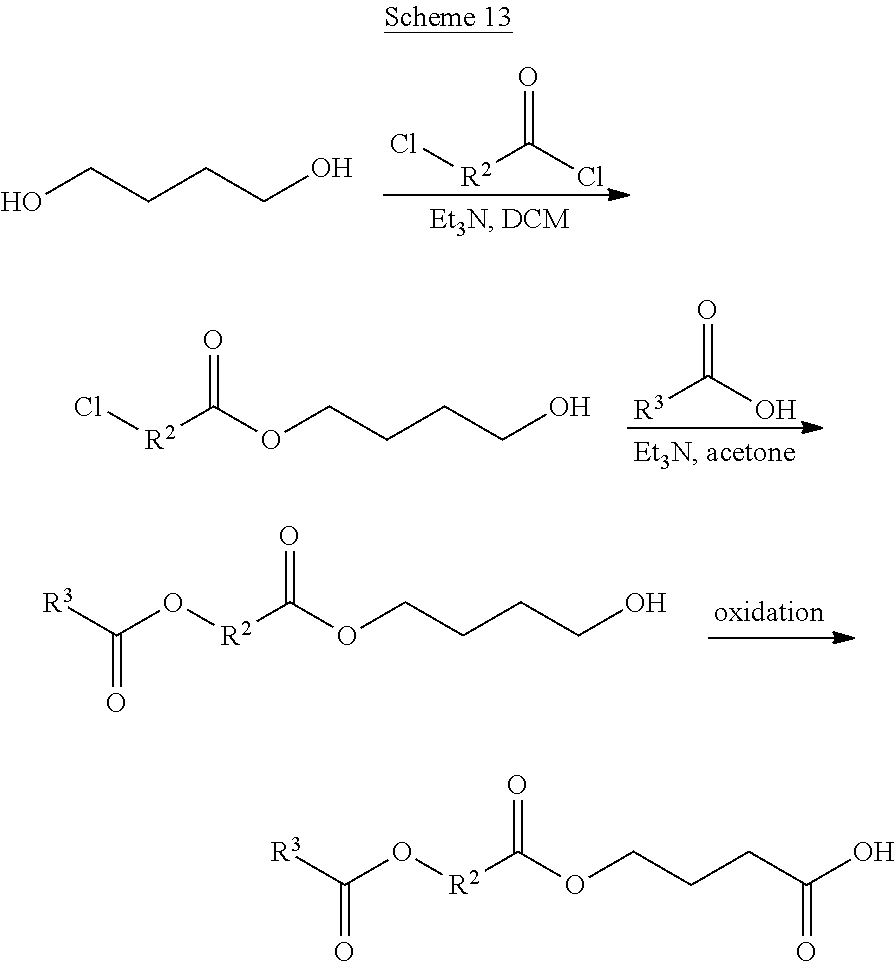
OCCCCO.[R2](C(Cl)=O)Cl.O(CCCCO)C([R2]Cl)=O.[R3]C(O)=O.O(CCCCO)C([R2]OC([R3])=O)=O.O(CCCC(O)=O)C([R2]OC([R3])=O)=O
